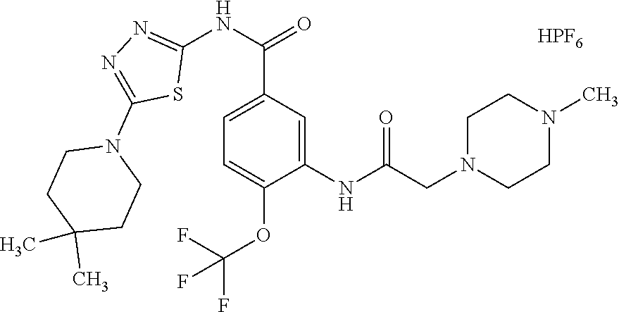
C1=C(C(=O)NC2=NN=C(N3CCC(C)(C)CC3)S2)C=C(NC(=O)CN2CCN(C)CC2)C(OC(F)(F)F)=C1.[HPF6]
